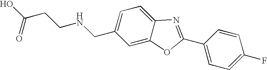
OC(CCNCC1=CC=C2C(=C1)OC(C1=CC=C(F)C=C1)=N2)=O
